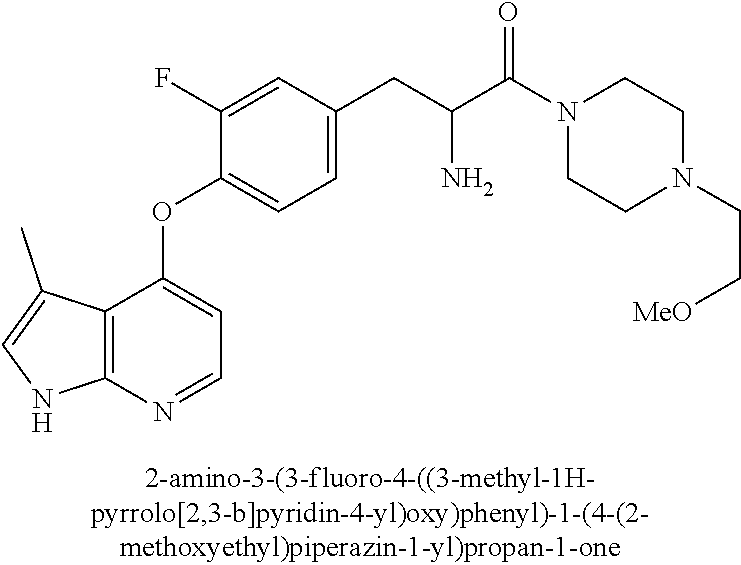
C1(F)=CC(CC(C(N2CCN(CC[MeO])CC2)=O)N)=CC=C1OC1=CC=NC2=C1C(C)=CN2
